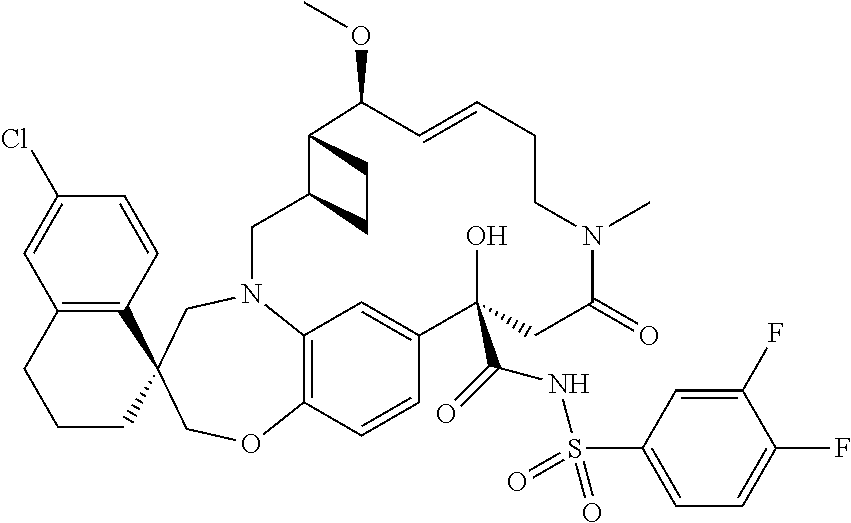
C12=C(C=CC(Cl)=C1)C1(CCC2)COC2=C3N(C1)CC1C(C(OC)C=CCCN(C)C(=O)CC(C(=O)NS(C4=CC=C(F)C(F)=C4)(=O)=O)(O)C(=C3)C=C2)CC1
